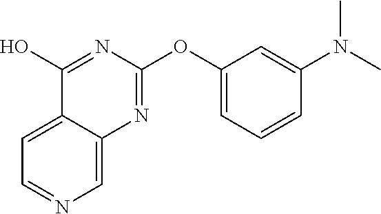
C1=NC=C2C(=C1)C(O)=NC(OC1=CC=CC(N(C)C)=C1)=N2
